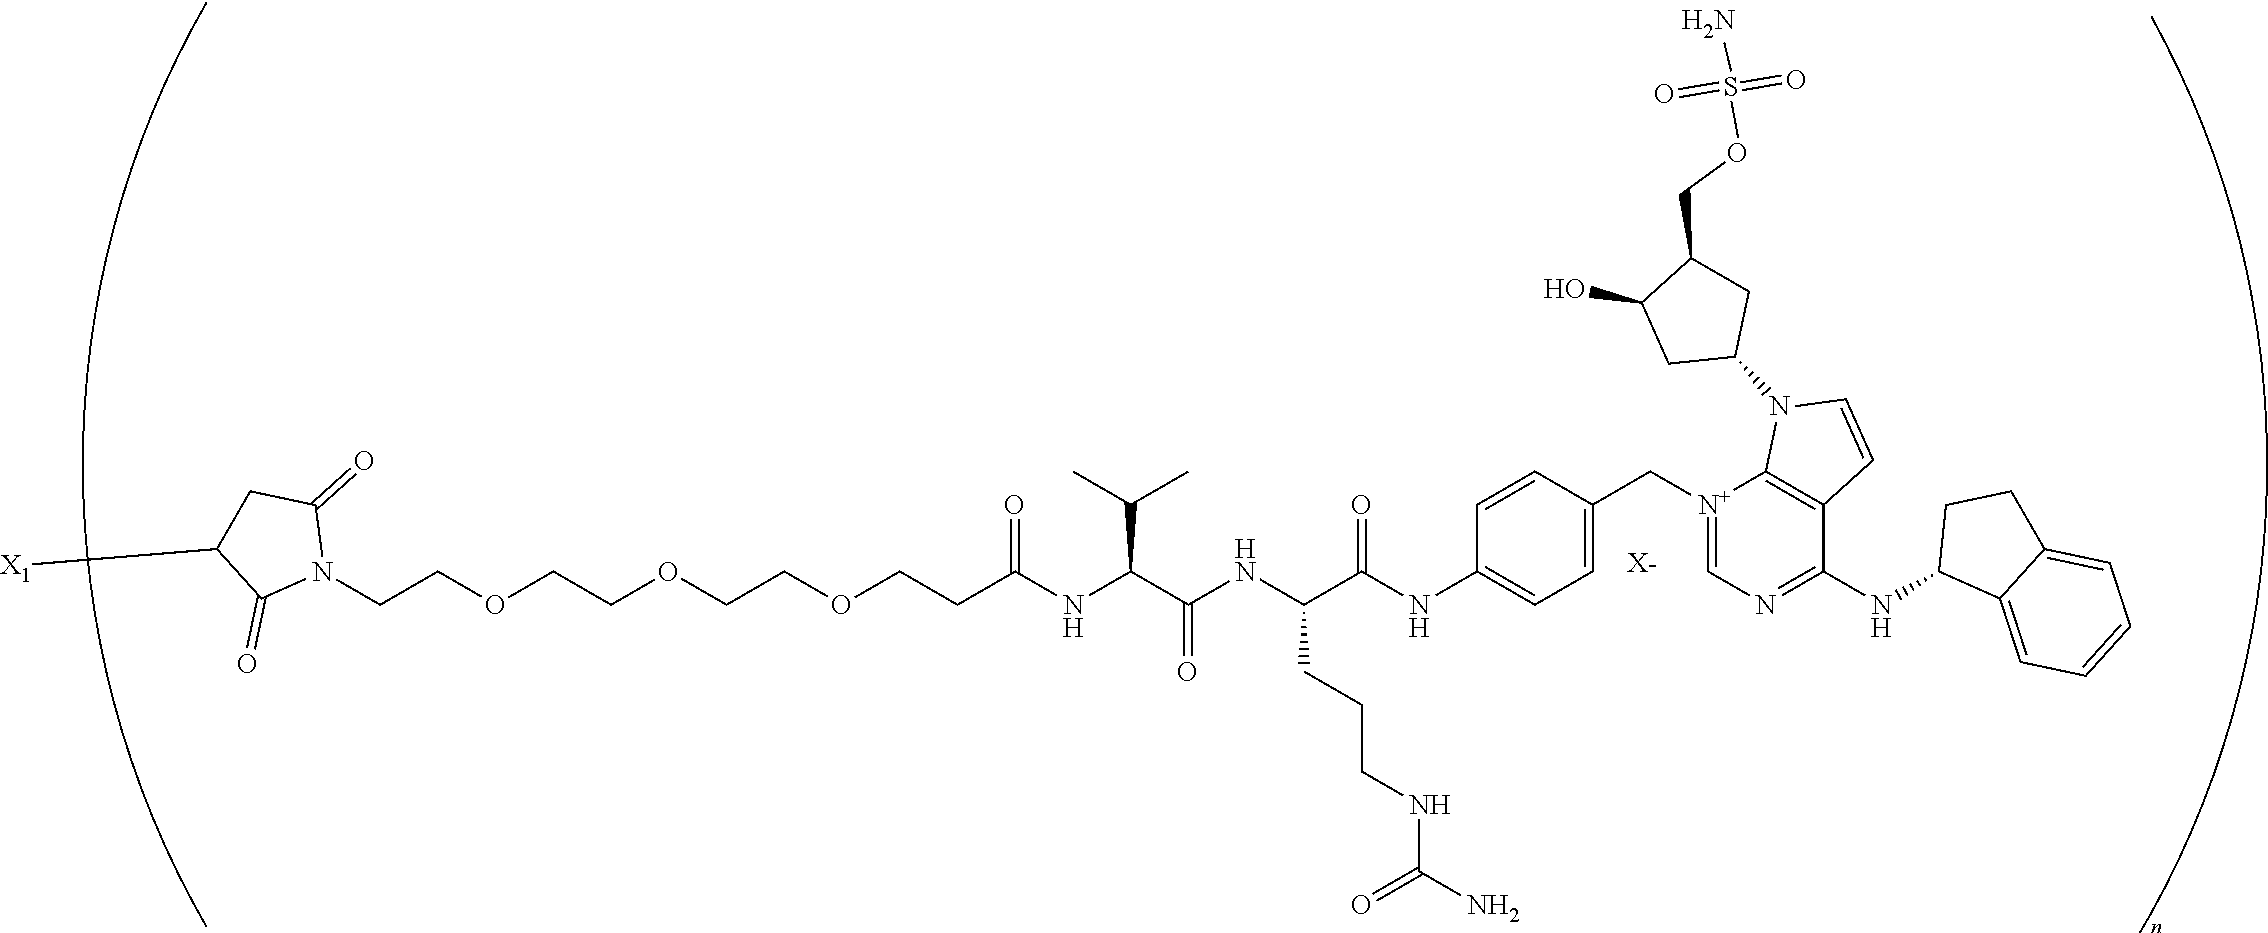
C(COCCOCCOCCC(NC(C(NC(C(NC1=CC=C(C[N+]2=CN=C(NC3C4=CC=CC=C4CC3)C3=C2N(C2CC(COS(N)(=O)=O)C(O)C2)C=C3)C=C1)=O)CCCNC(=O)N)=O)C(C)C)=O)N1C(=O)CC([X1])C1=O.[X-]
